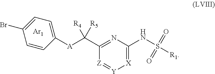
C1=CC([A]C(C2=NC(NS(=O)(=O)[R1])=[X][Y]=[Z]2)([R4])[R5])=CC=C1Br.[Ar1]
